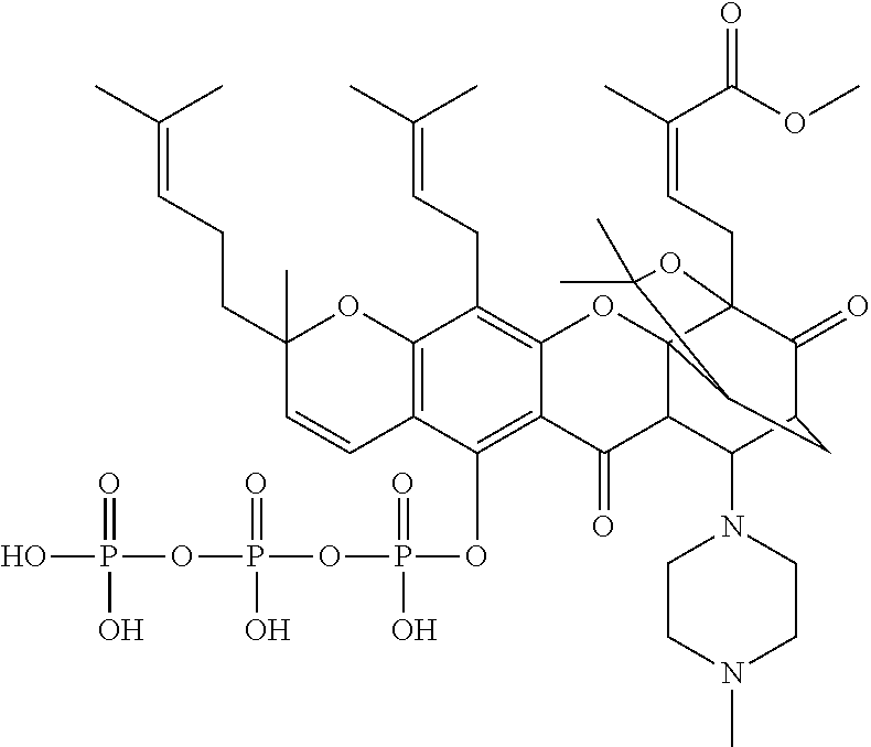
C12=C(OP(=O)(O)OP(OP(O)(=O)O)(=O)O)C3=C(C(CC=C(C)C)=C1OC14C(C2=O)C(N2CCN(C)CC2)C2C(=O)C1(CC=C(C)C(=O)OC)OC(C)(C)C4C2)OC(C)(CCC=C(C)C)C=C3
